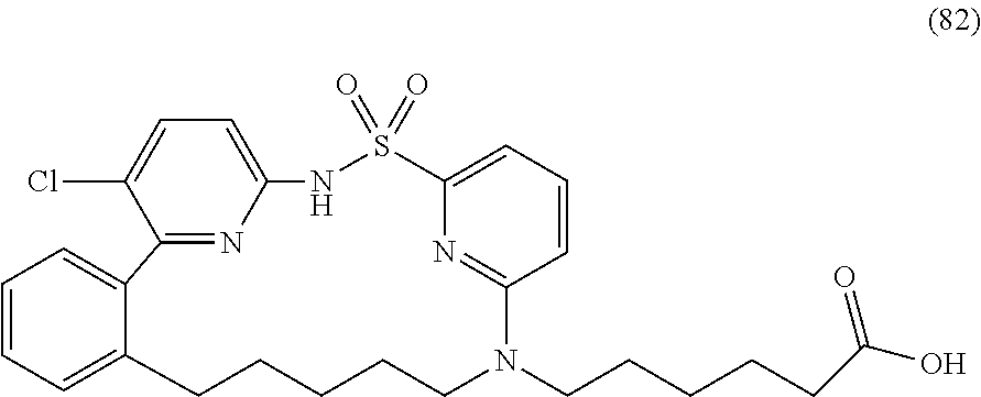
C12=NC(=CC=C1Cl)NS(=O)(=O)C1=CC=CC(=N1)N(CCCCCC(O)=O)CCCCCC1=CC=CC=C21
